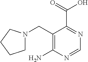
C1(CN2CCCC2)=C(N)N=CN=C1C(=O)O
